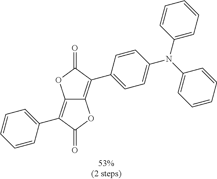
C12=C(C3=CC=C(N(C4=CC=CC=C4)C4=CC=CC=C4)C=C3)C(=O)OC1=C(C1=CC=CC=C1)C(=O)O2
